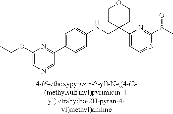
N1=CC=C(C2(CNC3=CC=C(C4=NC(OCC)=CN=C4)C=C3)CCOCC2)N=C1S(C)=O
